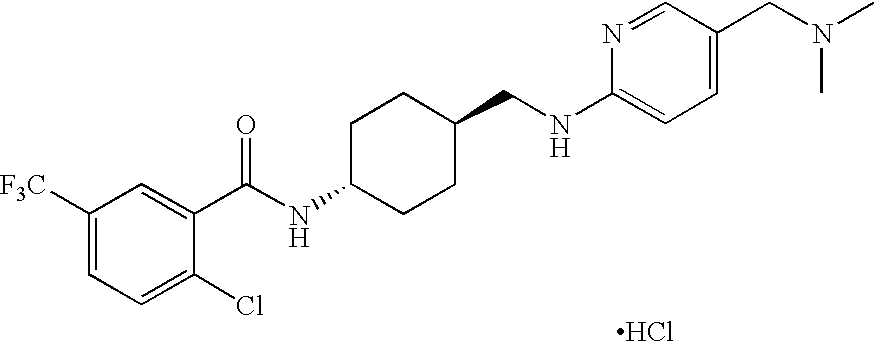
C1([F3C])=CC=C(Cl)C(C(NC2CCC(CNC3=CC=C(CN(C)C)C=N3)CC2)=O)=C1.Cl
